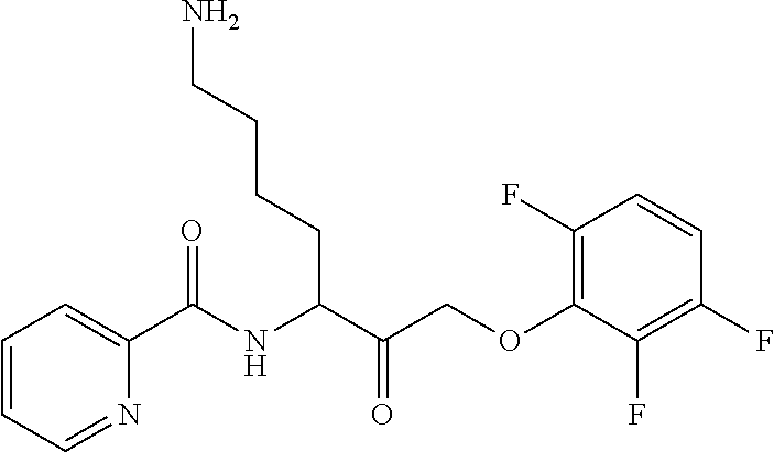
C1=CC=NC(C(NC(C(COC2=C(F)C=CC(F)=C2F)=O)CCCCN)=O)=C1
